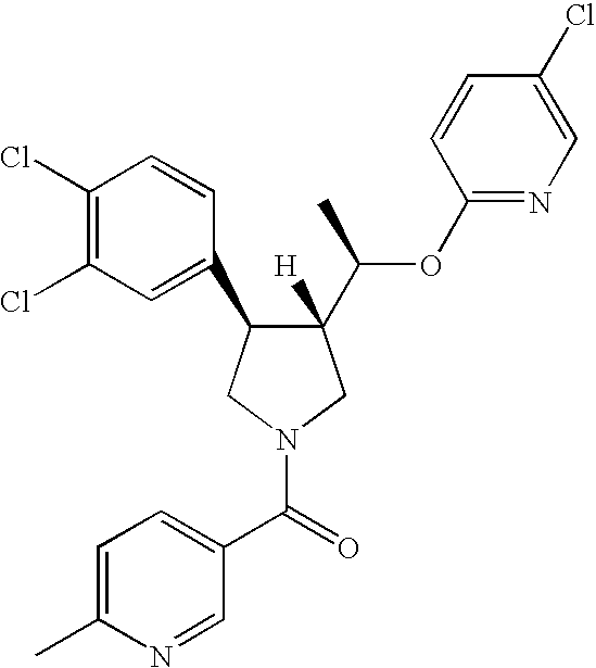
C1(Cl)=C(Cl)C=C(C2C(C(C)OC3=NC=C(Cl)C=C3)([H])CN(C(=O)C3=CC=C(C)N=C3)C2)C=C1
